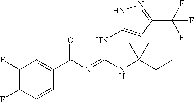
C1(F)=C(F)C=CC(C(N=C(NC(CC)(C)C)NC2=CC(C(F)(F)F)=NN2)=O)=C1
